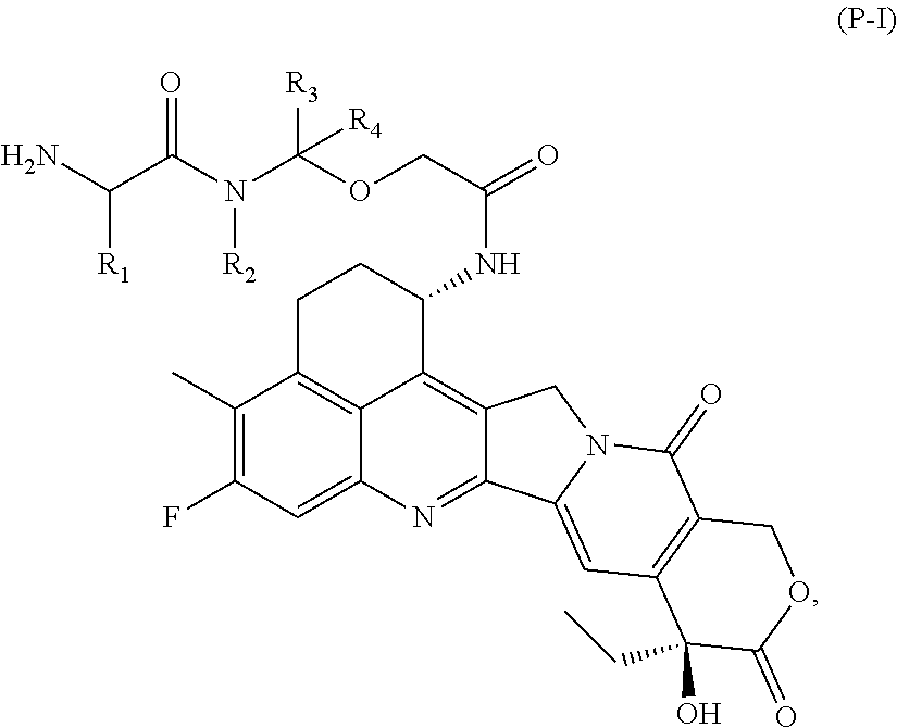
C1(C)=C(F)C=C2C3=C1CCC(NC(=O)COC(N(C(C(N)[R1])=O)[R2])([R3])[R4])C3=C1C(=N2)C2=CC3=C(C(=O)N2C1)COC(=O)C3(CC)O
